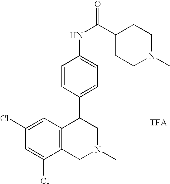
C1(Cl)=CC(Cl)=CC2=C1CN(C)CC2C1=CC=C(NC(=O)C2CCN(C)CC2)C=C1
